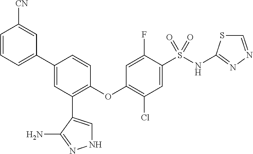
C1=CC=C(C2=CC(C3=CNN=C3N)=C(OC3=C(Cl)C=C(S(NC4=NN=CS4)(=O)=O)C(F)=C3)C=C2)C=C1[CN]
